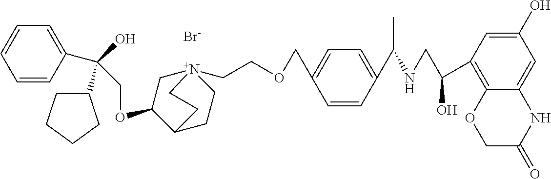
[Br-].C(OC1C[N+]2(CCOCC3=CC=C(C(NCC(C4=C5C(=CC(O)=C4)NC(=O)CO5)O)C)C=C3)CCC1CC2)C(O)(C1CCCC1)C1=CC=CC=C1
